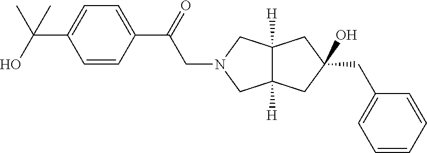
C12([H])C([H])(CN(CC(C3=CC=C(C(O)(C)C)C=C3)=O)C1)CC(CC1=CC=CC=C1)(O)C2
